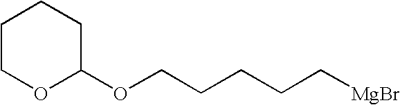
O(CCCCC[MgBr])C1CCCCO1
